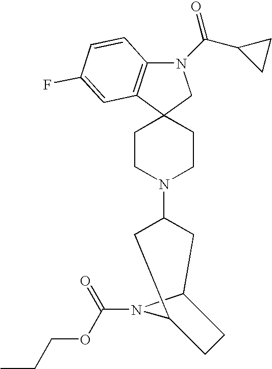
N1(C(C2CC2)=O)C2=C(C3(C1)CCN(C1CC4N(C(OCCC)=O)C(C1)CC4)CC3)C=C(F)C=C2
